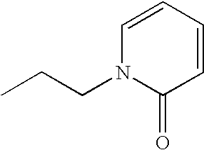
N1(CCC)C(=O)C=CC=C1
